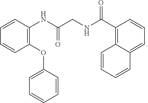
C1(OC2=CC=CC=C2)=C(NC(CNC(=O)C2=C3C(=CC=C2)C=CC=C3)=O)C=CC=C1
